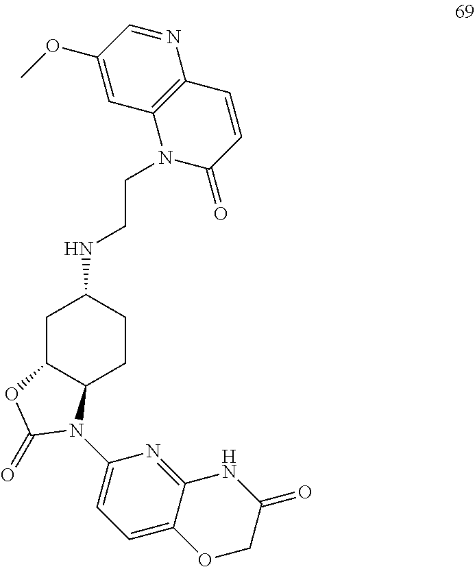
N(C1CC2C(CC1)N(C1=CC=C3C(=N1)NC(=O)CO3)C(=O)O2)CCN1C(=O)C=CC2=C1C=C(OC)C=N2
